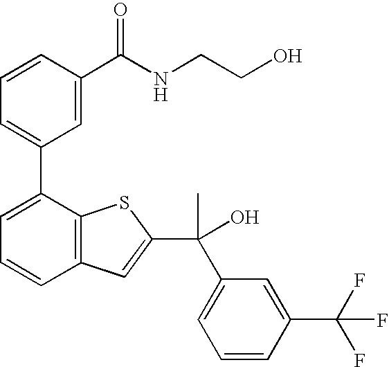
C1=CC(C(NCCO)=O)=CC(C2=CC=CC3=C2SC(C(C2=CC=CC(C(F)(F)F)=C2)(C)O)=C3)=C1
